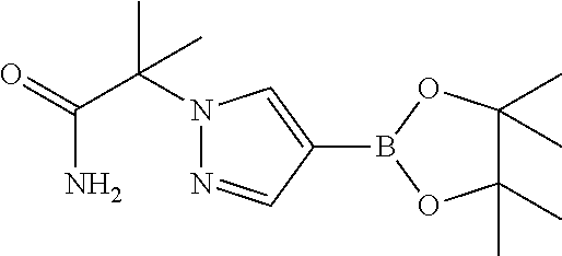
C1(B2OC(C)(C)C(C)(C)O2)=CN(C(C(=O)N)(C)C)N=C1
